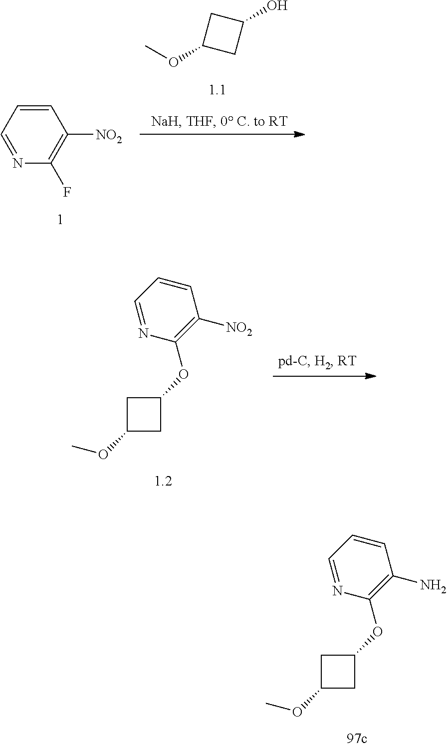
C1=NC(OC2CC(OC)C2)=C(N)C=C1.C1=NC(F)=C([NO2])C=C1.COC1CC(O)C1.C1=NC(OC2CC(OC)C2)=C([NO2])C=C1
